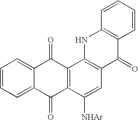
C1=CC=C2C(=C1)C(=O)C1=C(C2=O)C([NHAr])=CC2=C1NC1=C(C2=O)C=CC=C1
